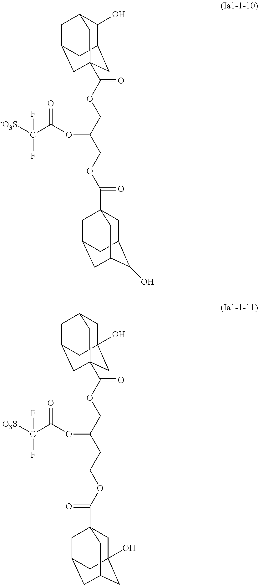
C1(O)C2CC3(C(OCC(COC(C45CC6C(O)C(CC(C4)C6)C5)=O)OC(C([-O3S])(F)F)=O)=O)CC(CC1C3)C2.C1C2(O)CC3(C(OCC(CCOC(C45CC6(O)CC(CC(C4)C6)C5)=O)OC(C([-O3S])(F)F)=O)=O)CC(CC1C3)C2
